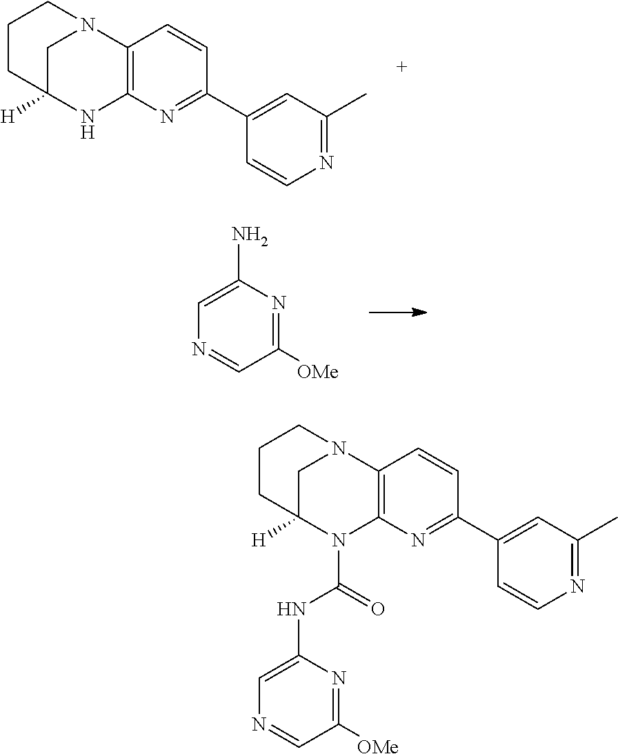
C12=C(N=C(C3=CC(C)=NC=C3)C=C1)NC1([H])CN2CCC1.C1([OMe])=NC(N)=CN=C1.C12=C(N=C(C3=CC(C)=NC=C3)C=C1)N(C(=O)NC1=CN=CC([OMe])=N1)C1([H])CN2CCC1
